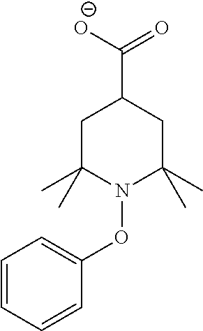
C1C(C)(C)N(OC2=CC=CC=C2)C(C)(C)CC1C([O-])=O
